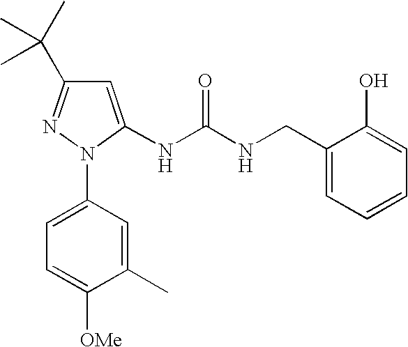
C1=C(N2C(NC(NCC3=CC=CC=C3O)=O)=CC(C(C)(C)C)=N2)C=C(C)C([OMe])=C1
